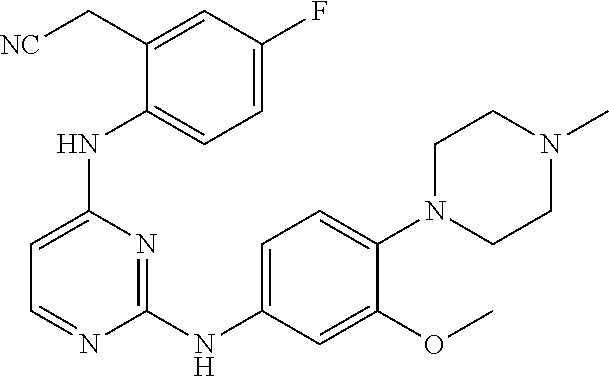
C1(C[NC])=CC(F)=CC=C1NC1=CC=NC(NC2=CC=C(N3CCN(C)CC3)C(OC)=C2)=N1
